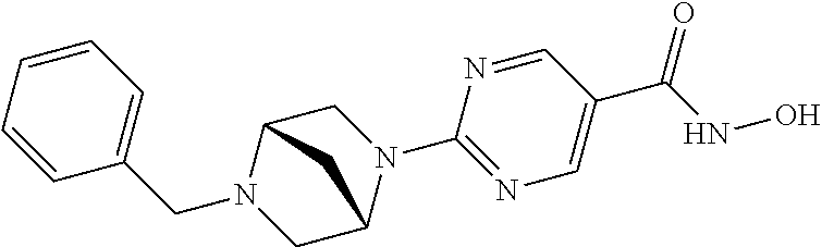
N1(CC2=CC=CC=C2)CC2N(C3=NC=C(C(=O)NO)C=N3)CC1C2
